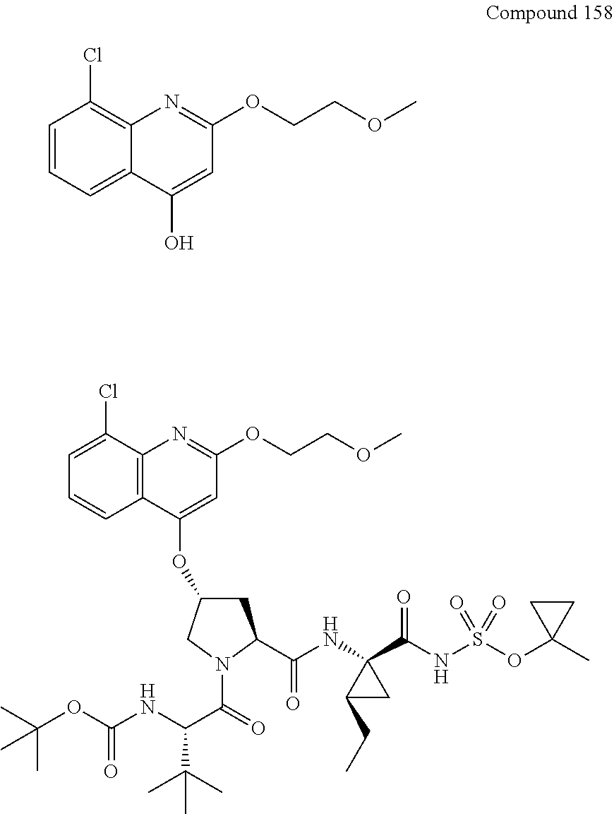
C1=CC=C2C(=C1Cl)N=C(OCCOC)C=C2O.C1=C(Cl)C2=C(C=C1)C(OC1CC(C(=O)NC3(C(NS(OC4(C)CC4)(=O)=O)=O)C(CC)C3)N(C(C(NC(OC(C)(C)C)=O)C(C)(C)C)=O)C1)=CC(OCCOC)=N2
